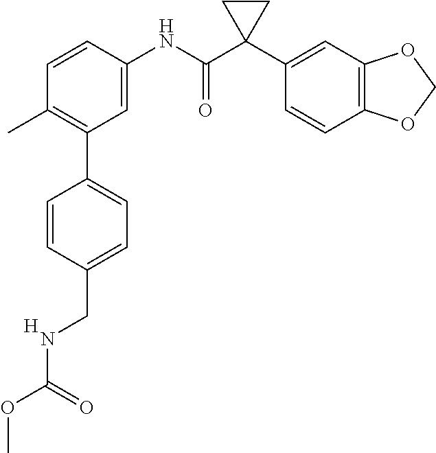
C1(C)=C(C2=CC=C(CNC(OC)=O)C=C2)C=C(NC(C2(C3=CC4=C(C=C3)OCO4)CC2)=O)C=C1.[H]
